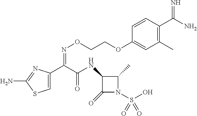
C1=C(C(C(NC2C(=O)N(S(O)(=O)=O)C2C)=O)=NOCCOC2=CC(C)=C(C(N)=N)C=C2)N=C(N)S1
